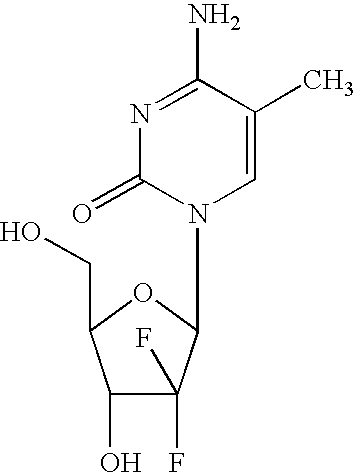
C1=C(C)C(N)=NC(=O)N1C1C(F)(F)C(O)C(CO)O1
